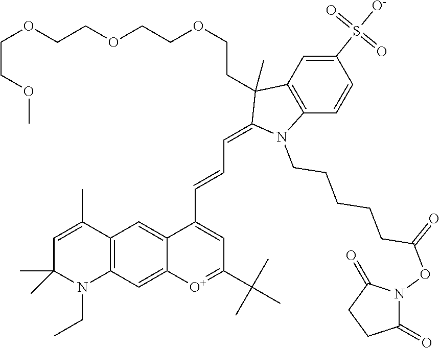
C12=C(C=C3C(=C1)C(C=CC=C1N(CCCCCC(=O)ON4C(=O)CCC4=O)C4=C(C1(C)CCOCCOCCOCCOC)C=C(S([O-])(=O)=O)C=C4)=CC(C(C)(C)C)=[O+]3)N(CC)C(C)(C)C=C2C
